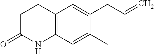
C1CC(=O)NC2=C1C=C(CC=C)C(C)=C2
